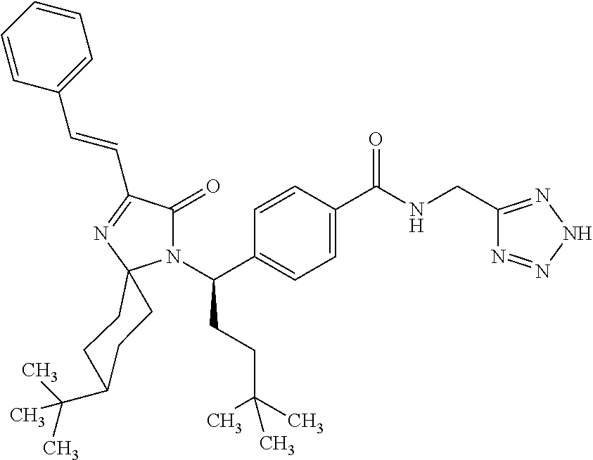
C1C(C(C)(C)C)CCC2(C1)N(C(CCC(C)(C)C)C1=CC=C(C(=O)NCC3=NNN=N3)C=C1)C(=O)C(C=CC1=CC=CC=C1)=N2
